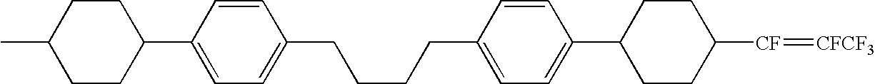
C1CC([CF]=[CFCF3])CCC1C1=CC=C(CCCCC2=CC=C(C3CCC(C)CC3)C=C2)C=C1
